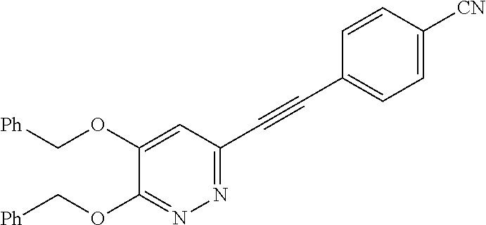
[Ph]COC1=CC(C#CC2=CC=C([CN])C=C2)=NN=C1OC[Ph]
